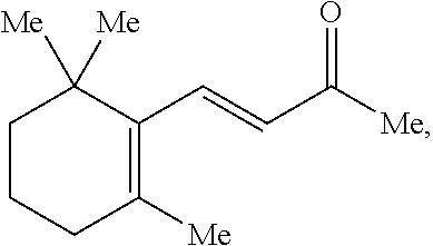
C1CCC([Me])=C(C=CC([Me])=O)C1([Me])[Me]
